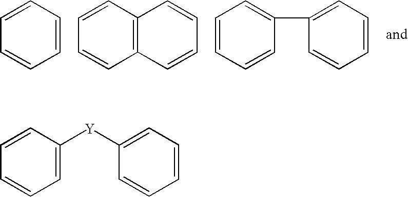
C1=CC=CC=C1.C1=CC2=C(C=C1)C=CC=C2.C1=CC=C(C2=CC=CC=C2)C=C1.C1=CC=C([Y]C2=CC=CC=C2)C=C1
